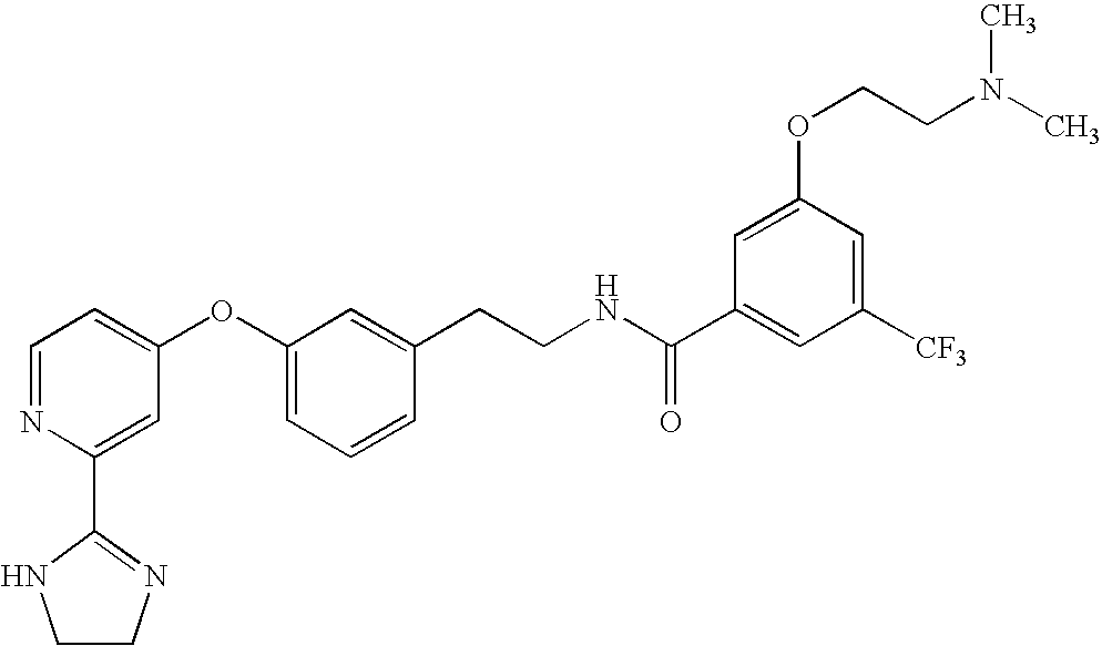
C1=NC(C2=NCCN2)=CC(OC2=CC=CC(CCNC(C3=CC([CF3])=CC(OCCN(C)C)=C3)=O)=C2)=C1
